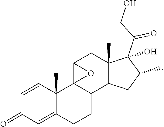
C1=CC2(C)C(=CC1=O)CCC1C23C(CC2(C)C1CC(C)C2(C(=O)CO)O)O3
